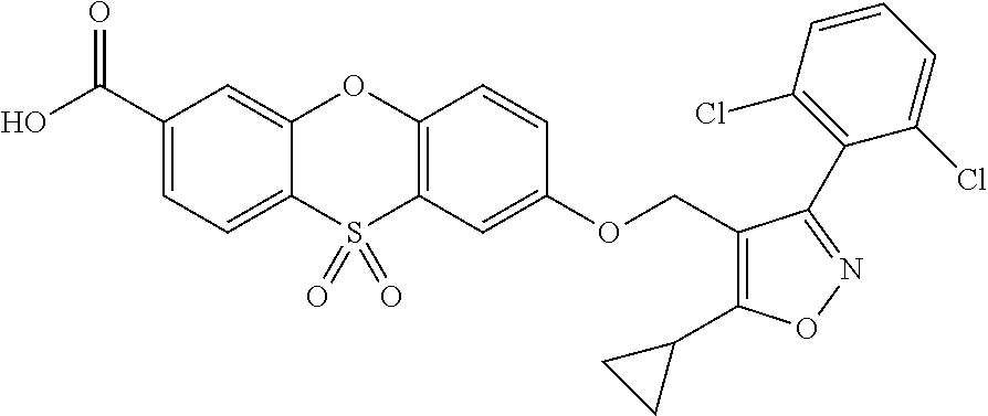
C1(C(O)=O)=CC=C2C(=C1)OC1=C(S2(=O)=O)C=C(OCC2=C(C3CC3)ON=C2C2=C(Cl)C=CC=C2Cl)C=C1
